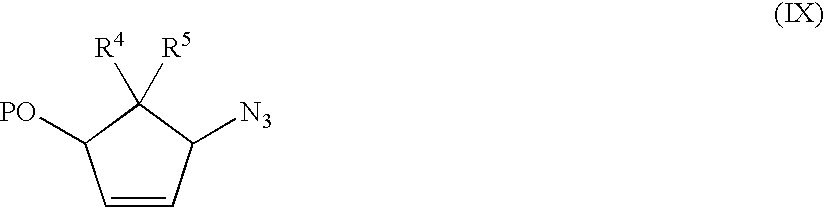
C1=CC([N3])C([R4])([R5])C1[PO]
